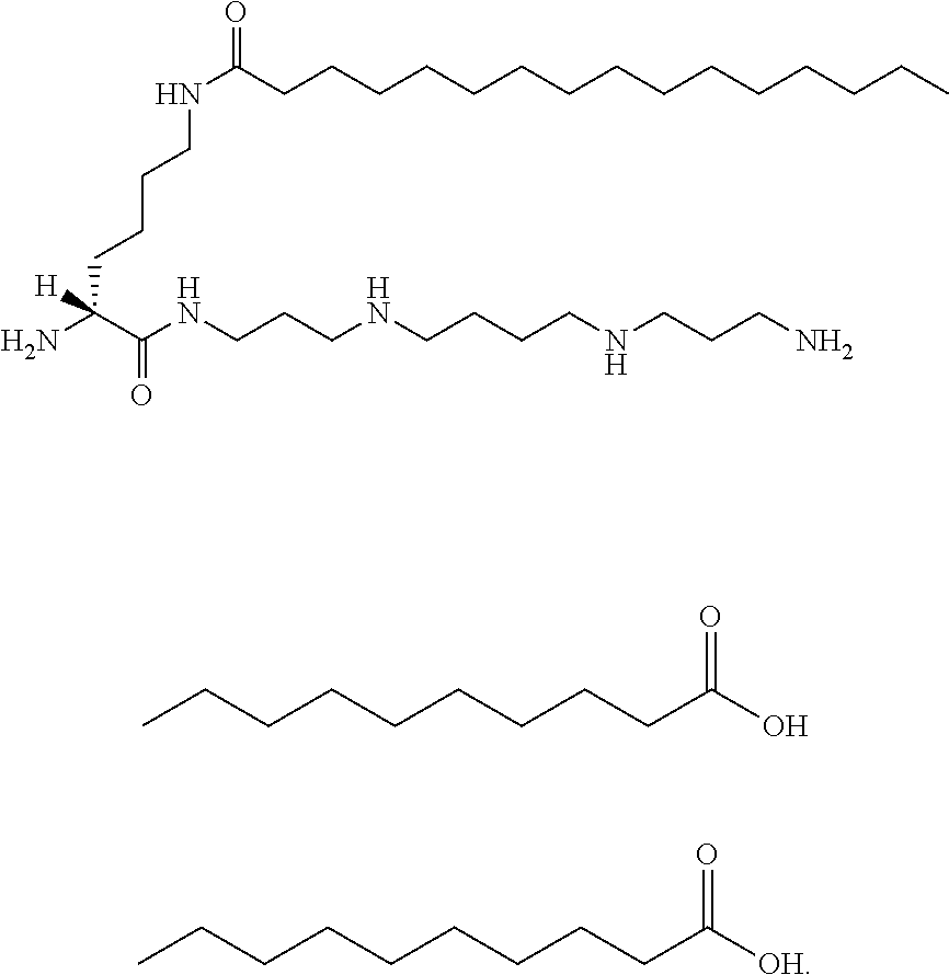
C(CCCCCCC(O)=O)CC.C(CCCCCCC([OH])=O)CC.C(CCCC([H])(N)C(NCCCNCCCCNCCCN)=O)NC(CCCCCCCCCCCCCCC)=O
